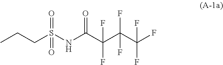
CCCS(NC(C(C(C(F)(F)F)(F)F)(F)F)=O)(=O)=O
